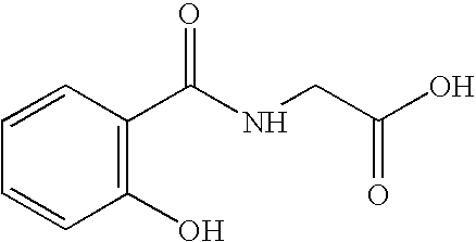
C1=CC(O)=C(C(NCC(O)=O)=O)C=C1
